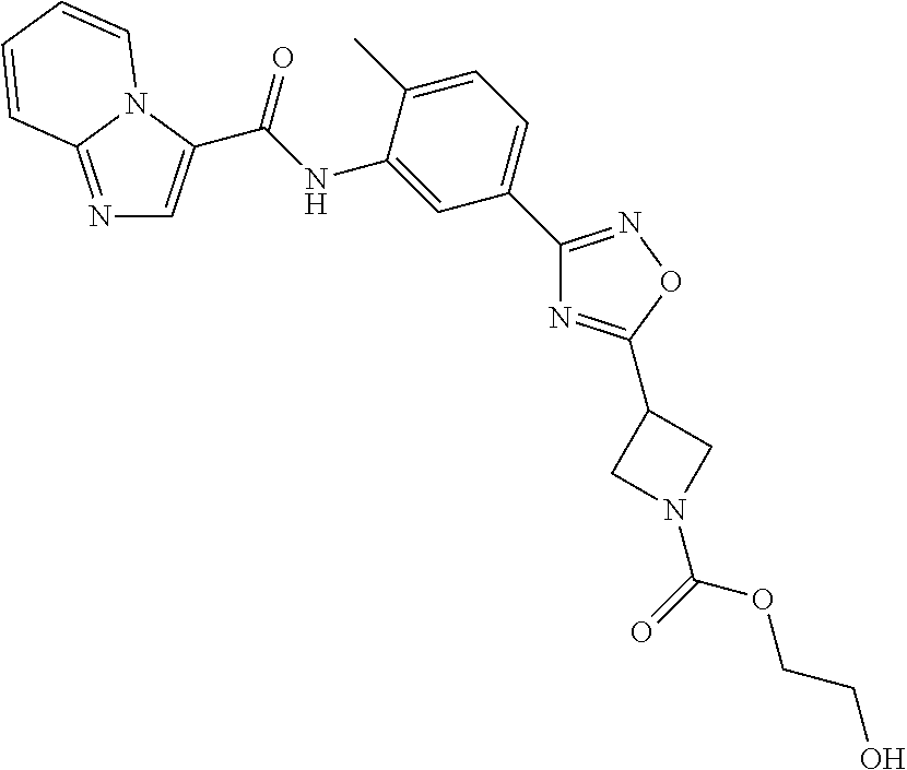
C1(C2=CC=C(C)C(NC(=O)C3=CN=C4N3C=CC=C4)=C2)=NOC(C2CN(C(=O)OCCO)C2)=N1
